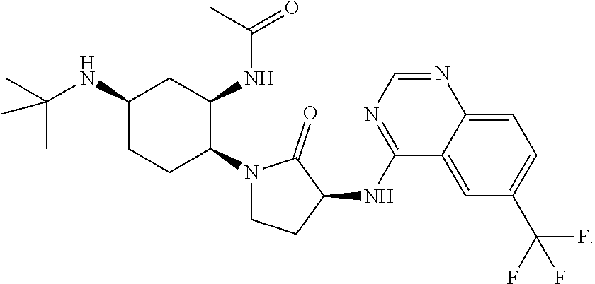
CC(C)(NC1CC(NC(=O)C)C(N2CCC(NC3=NC=NC4=CC=C(C(F)(F)F)C=C34)C2=O)CC1)C
